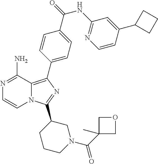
N12C(=C(C3=CC=C(C(=O)NC4=NC=CC(C5CCC5)=C4)C=C3)N=C1C1CCCN(C(C3(C)COC3)=O)C1)C(N)=NC=C2
